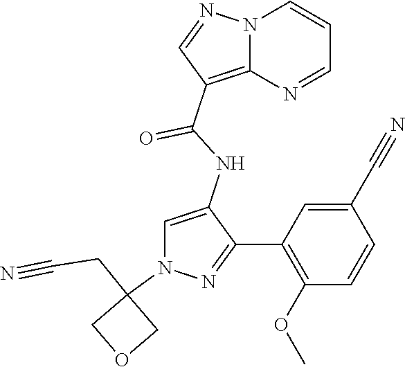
N12C(=C(C(NC3=CN(C4(CC#N)COC4)N=C3C3=C(OC)C=CC(C#N)=C3)=O)C=N1)N=CC=C2
